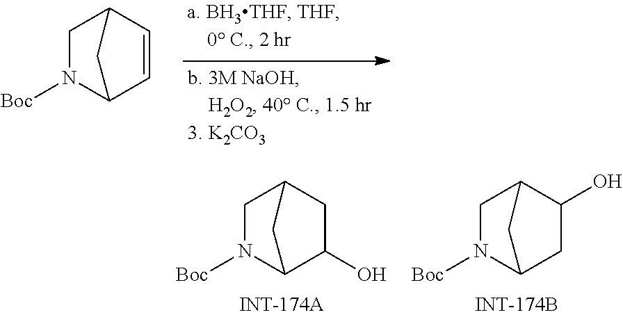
C1N([Boc])C2C=CC1C2.C1N([Boc])C2C(O)CC1C2.C1N([Boc])C2CC(O)C1C2
